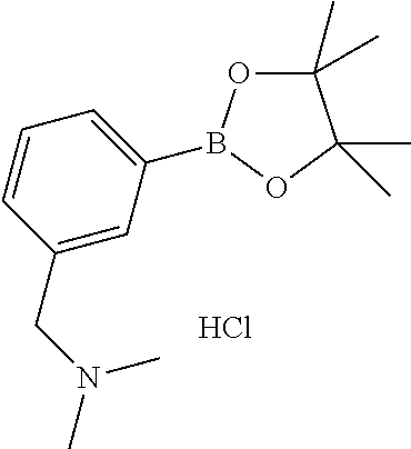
Cl.C1(CN(C)C)=CC(B2OC(C)(C)C(C)(C)O2)=CC=C1
